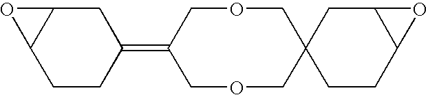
C1CC(=C2COCC3(CCC4C(C3)O4)COC2)CC2C1O2
